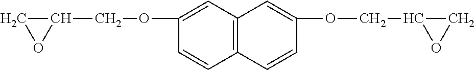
C1(COC2=CC3=C(C=C2)C=CC(OCC2CO2)=C3)CO1
